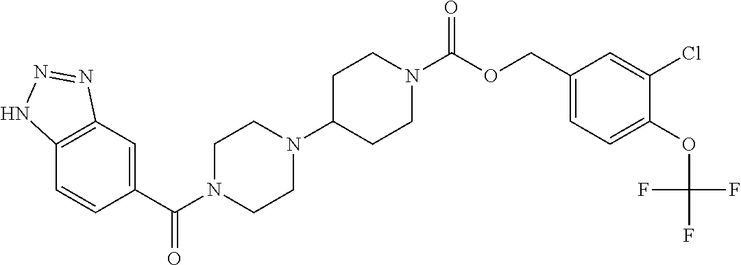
C12=C(C=C(C(N3CCN(C4CCN(C(OCC5=CC=C(OC(F)(F)F)C(Cl)=C5)=O)CC4)CC3)=O)C=C1)N=NN2
